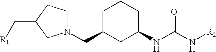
N1(CC2CC(NC(=O)N[R2])CCC2)CCC(C[R1])C1
